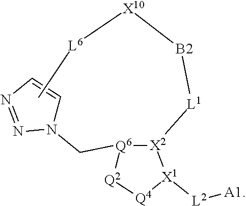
N1(C[Q6]2[Q2][Q4][X1]([L2][A1])[X2]2[L1][B2][X10][L6]C)C=CN=N1
